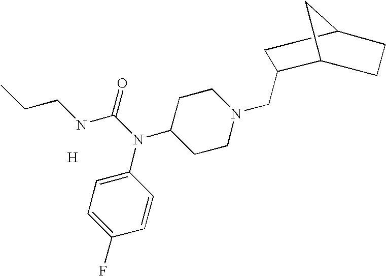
C12CC(CC1CN1CCC(N(C(NCCC)=O)C3=CC=C(F)C=C3)CC1)CC2.[H]
